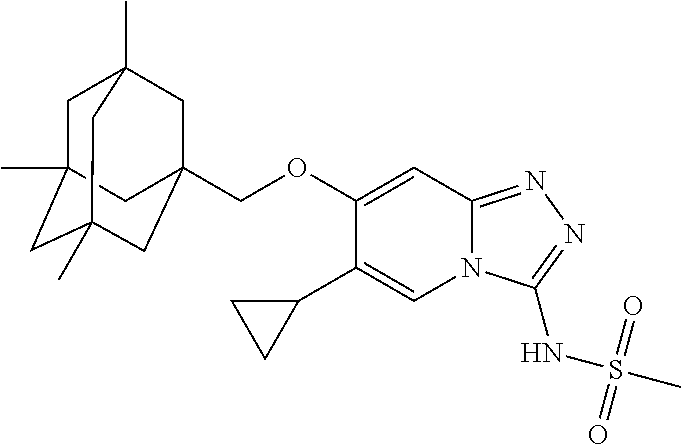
C(OC1=CC2=NN=C(NS(C)(=O)=O)N2C=C1C1CC1)C12CC3(C)CC(C)(CC(C)(C1)C3)C2
